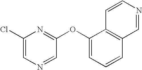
C1(Cl)=CN=CC(OC2=CC=CC3=C2C=CN=C3)=N1
